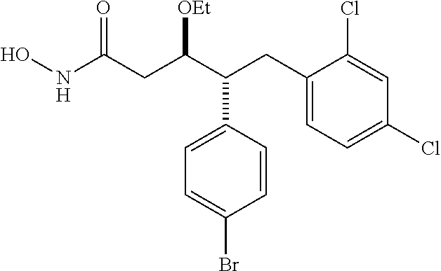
ONC(CC(C(CC1=CC=C(Cl)C=C1Cl)C1=CC=C(Br)C=C1)[OEt])=O
